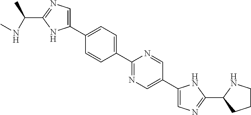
C1(C(C)NC)=NC=C(C2=CC=C(C3=NC=C(C4=CN=C(C5CCCN5)N4)C=N3)C=C2)N1
